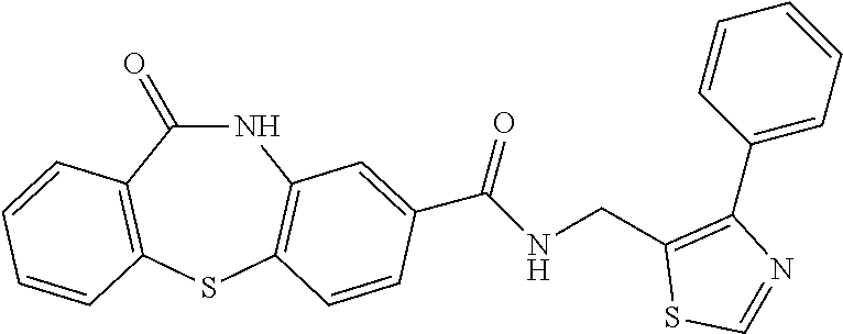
N1C(=O)C2=C(SC3=C1C=C(C(NCC1=C(C4=CC=CC=C4)N=CS1)=O)C=C3)C=CC=C2
